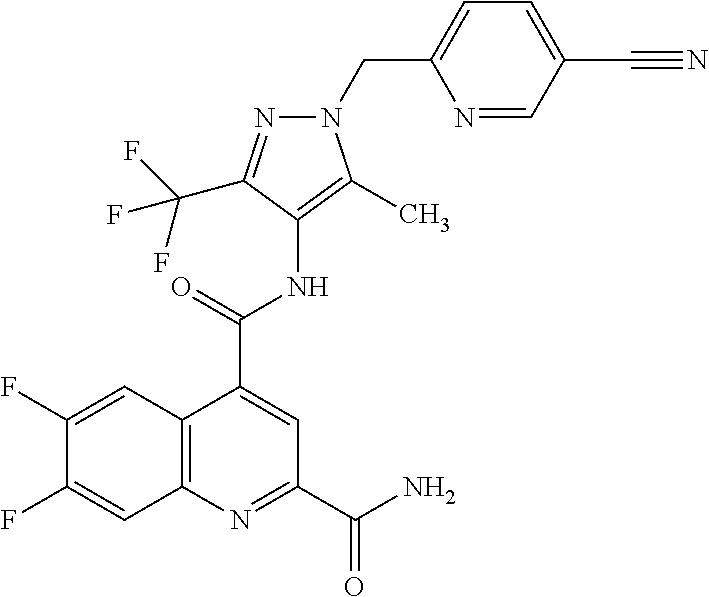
N1=C(C(F)(F)F)C(NC(C2=CC(C(N)=O)=NC3=C2C=C(F)C(F)=C3)=O)=C(C)N1CC1=CC=C(C#N)C=N1
